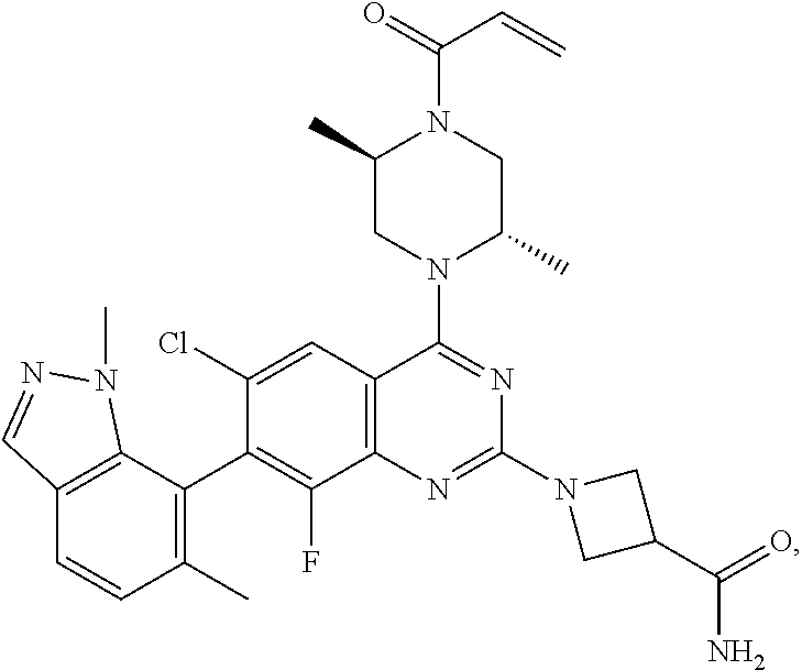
NC(=O)C1CN(C2=NC3=C(C=C(Cl)C(C4=C(C)C=CC5=C4N(C)N=C5)=C3F)C(N3CC(C)N(C(C=C)=O)CC3C)=N2)C1
